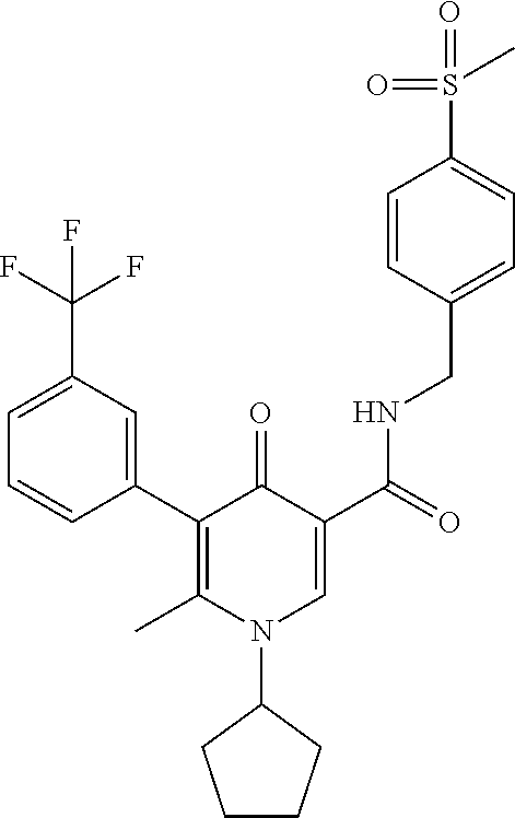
C1(C2=C(C)N(C3CCCC3)C=C(C(=O)NCC3=CC=C(S(=O)(=O)C)C=C3)C2=O)=CC(C(F)(F)F)=CC=C1
